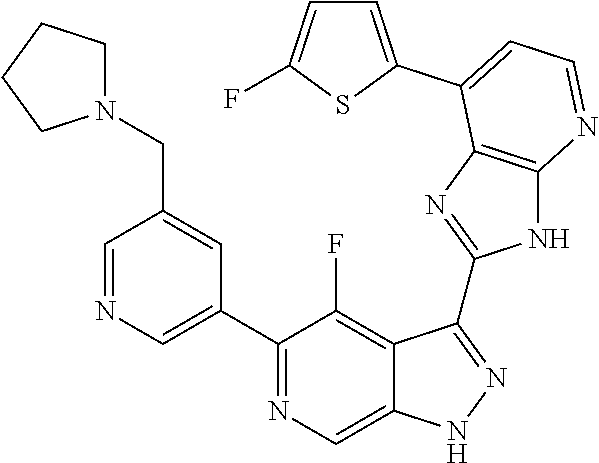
C1=NC=C(C2=NC=C3C(=C2F)C(C2=NC4=C(N2)N=CC=C4C2=CC=C(F)S2)=NN3)C=C1CN1CCCC1
